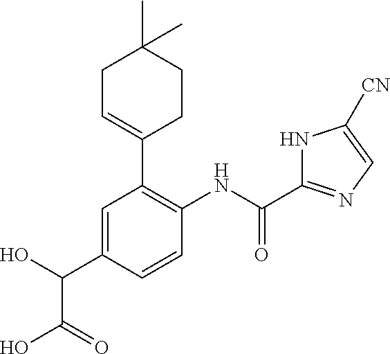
C1=C(C(O)C(O)=O)C=CC(NC(=O)C2=NC=C([CN])N2)=C1C1=CCC(C)(C)CC1
